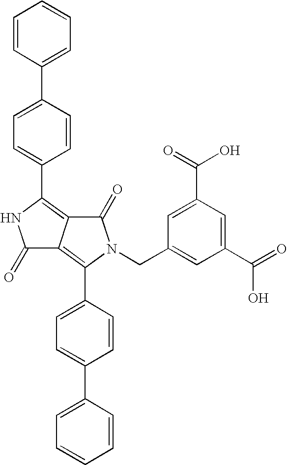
C1=CC(C2=CC=C(C3=C4C(=C(C5=CC=C(C6=CC=CC=C6)C=C5)N(CC5=CC(C(O)=O)=CC(C(=O)O)=C5)C4=O)C(=O)N3)C=C2)=CC=C1
